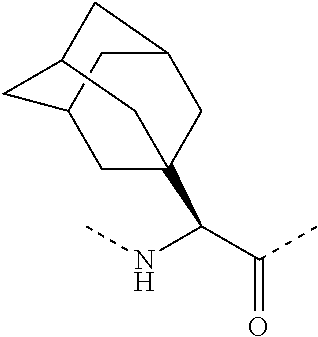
N(C)C(C(C)=O)C12CC3CC(C1)CC(C3)C2
